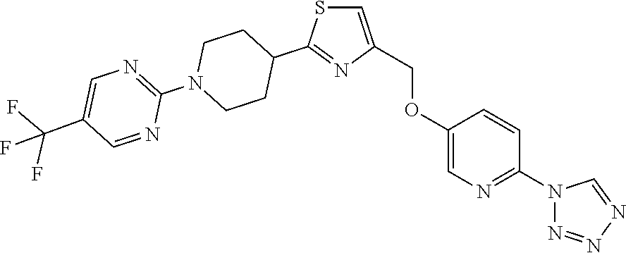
C1=NC(N2CCC(C3=NC(COC4=CN=C(N5N=NN=C5)C=C4)=CS3)CC2)=NC=C1C(F)(F)F
